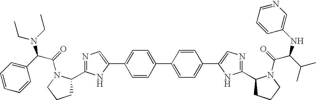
C1=CC(C2=CC=C(C3=CN=C(C4CCCN4C(=O)C(C(C)C)NC4=CN=CC=C4)N3)C=C2)=CC=C1C1=CN=C(C2CCCN2C(=O)C(C2=CC=CC=C2)N(CC)CC)N1
